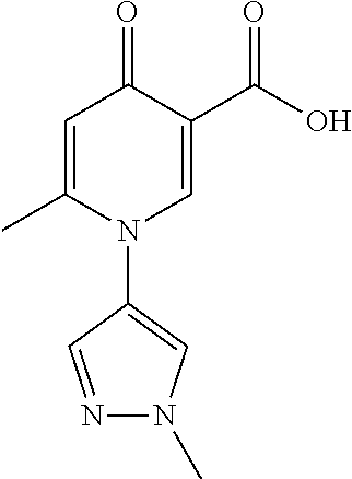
C1=C(C)N(C2=CN(C)N=C2)C=C(C(=O)O)C1=O
